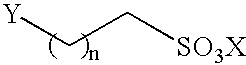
[Y]CC[SO3X]
